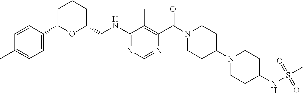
C1=C(C2OC(CNC3=NC=NC(C(=O)N4CCC(N5CCC(NS(=O)(=O)C)CC5)CC4)=C3C)CCC2)C=CC(C)=C1
